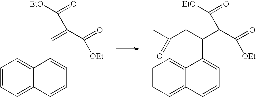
C1=CC=C2C(=C1)C(C=C(C(=O)[OEt])C([EtO])=O)=CC=C2.C1=CC=C2C(=C1)C(C(C(C(=O)[OEt])C([EtO])=O)CC(C)=O)=CC=C2
